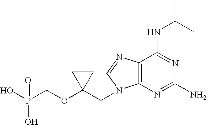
OP(COC1(CN2C3=C(N=C2)C(NC(C)C)=NC(N)=N3)CC1)(O)=O
